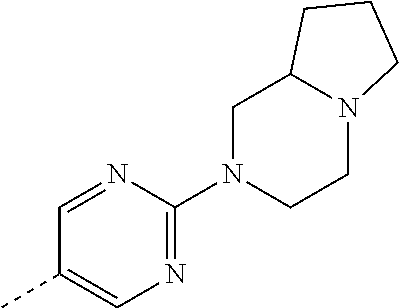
C1=NC(N2CCN3C(C2)CCC3)=NC=C1C
